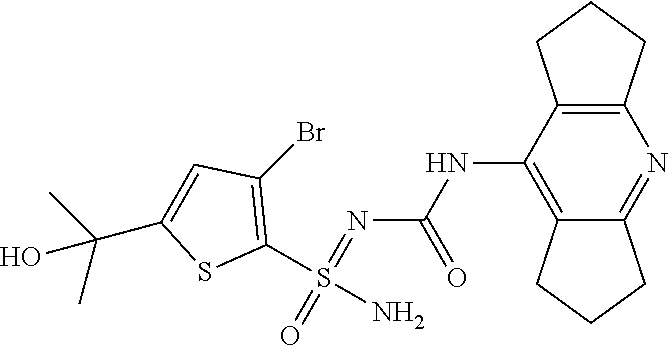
C1(S(N)(=O)=NC(NC2=C3C(=NC4=C2CCC4)CCC3)=O)=C(Br)C=C(C(C)(C)O)S1
